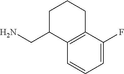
C1=C(F)C2=C(C=C1)C(CN)CCC2
